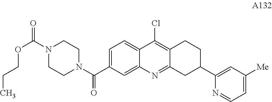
C1=C(C(N2CCN(C(=O)OCCC)CC2)=O)C=C2C(=C1)C(Cl)=C1C(=N2)CC(C2=CC([Me])=CC=N2)CC1
